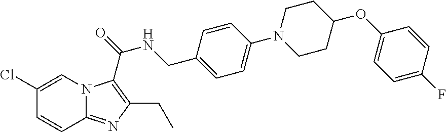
C1=CC(Cl)=CN2C1=NC(CC)=C2C(NCC1=CC=C(N2CCC(OC3=CC=C(F)C=C3)CC2)C=C1)=O
